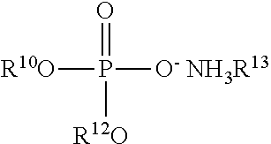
[R10O]P([O- NH3R13])(=O)[R12O]
